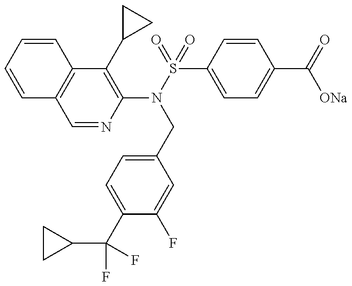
C12=C(C(C3CC3)=C(N(S(=O)(C3=CC=C(C(=O)[ONa])C=C3)=O)CC3=CC=C(C(C4CC4)(F)F)C(F)=C3)N=C1)C=CC=C2
